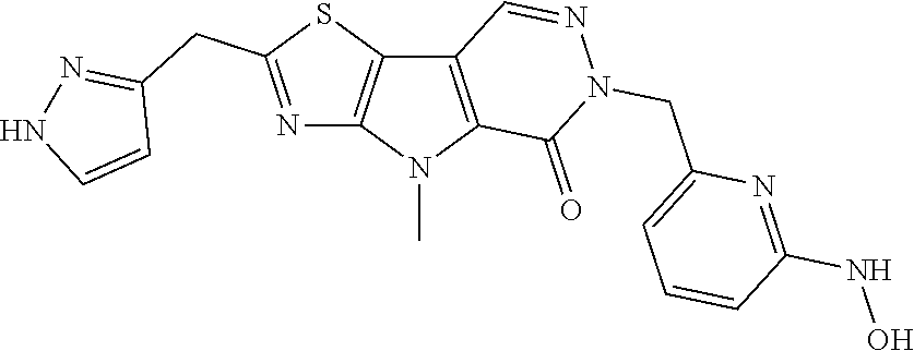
C12=C(N(C)C3=C1C=NN(CC1=CC=CC(NO)=N1)C3=O)N=C(CC1=NNC=C1)S2
